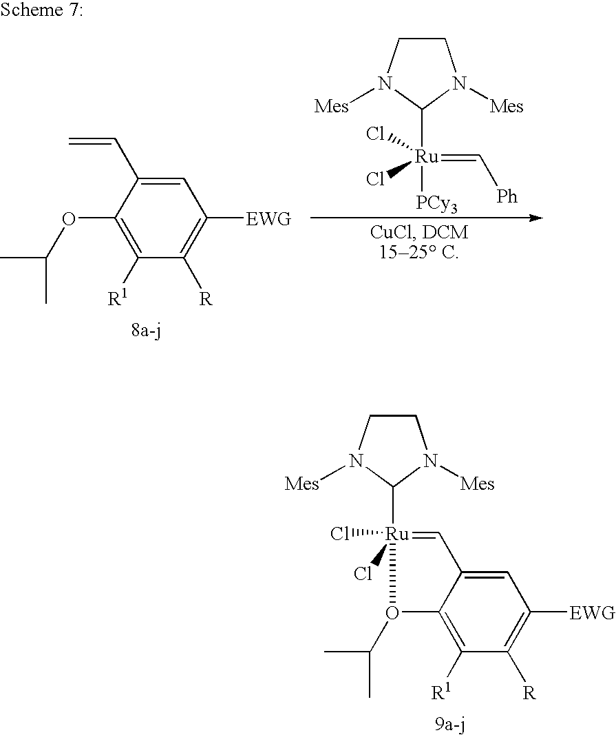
[Ru](=C[Ph])([PCy3])(Cl)(Cl)C1N([Mes])CCN1[Mes].C1([R1])=C(OC(C)C)C(C=C)=CC([EWG])=C1[R].C12=C([R1])C([R])=C([EWG])C=C1C=[Ru](Cl)(Cl)(C1N([Mes])CCN1[Mes])O2C(C)C
